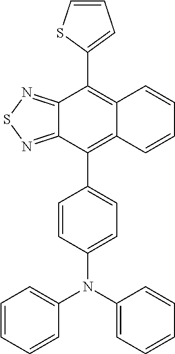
C1=CSC(C2=C3C(=C(C4=CC=C(N(C5=CC=CC=C5)C5=CC=CC=C5)C=C4)C4=NSN=C42)C=CC=C3)=C1
